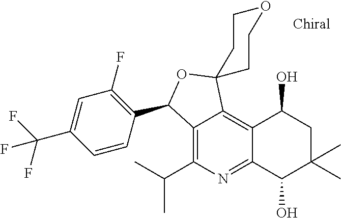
C1=C(C(F)(F)F)C=CC(C2C3=C(C(C)C)N=C4C(=C3C3(O2)CCOCC3)C(O)CC(C)(C)C4O)=C1F
